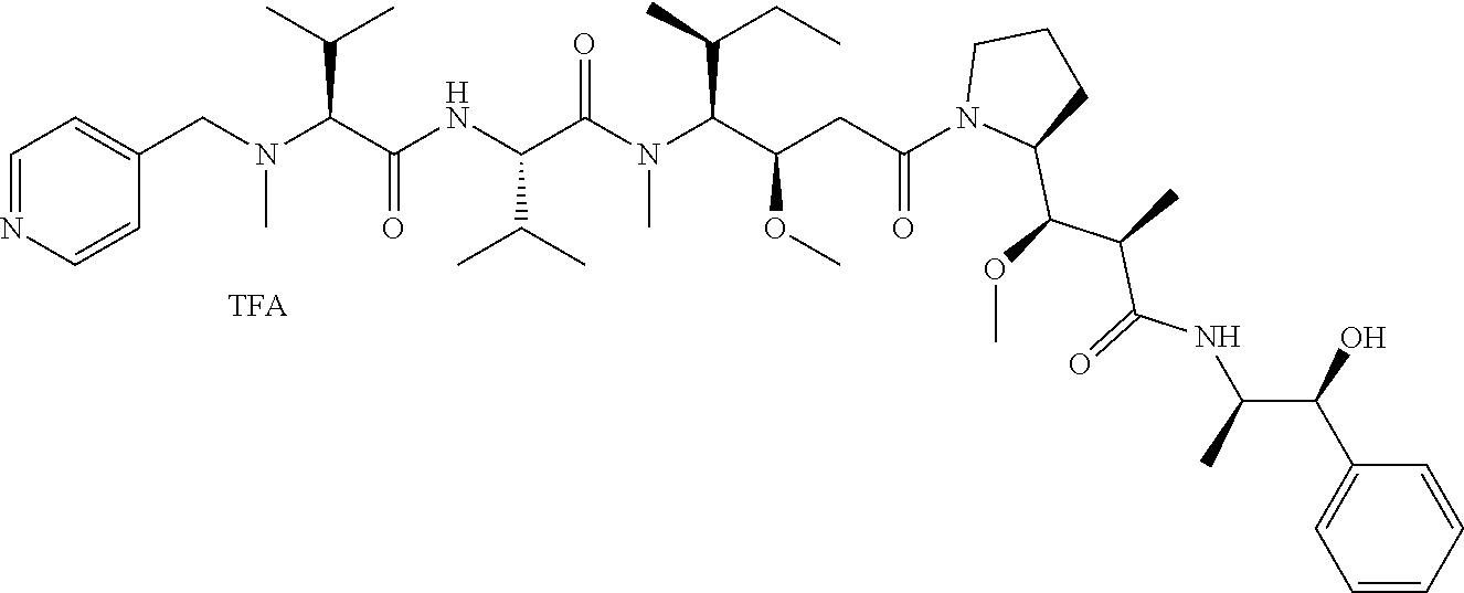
C1=NC=CC(CN(C(C(NC(C(N(C(C(CC(N2C(C(OC)C(C)C(=O)NC(C(C3=CC=CC=C3)O)C)CCC2)=O)OC)C(CC)C)C)=O)C(C)C)=O)C(C)C)C)=C1
